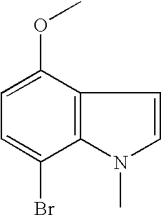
C1=C(OC)C2=C(C(Br)=C1)N(C)C=C2
